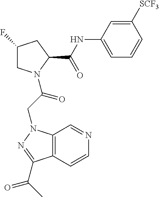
C1C(F)CC(C(NC2=CC=CC([SCF3])=C2)=O)N1C(CN1C2=C(C(C(C)=O)=N1)C=CN=C2)=O
